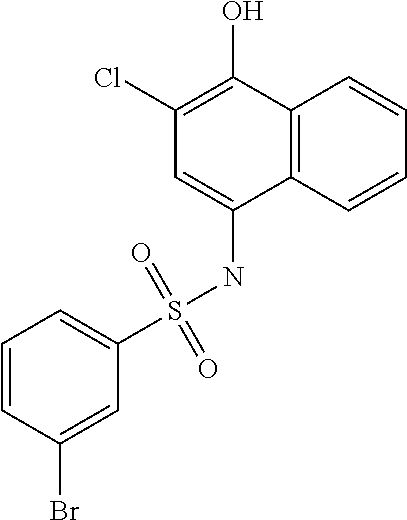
C12=C(C=CC=C1)C(NS(C1=CC=CC(Br)=C1)(=O)=O)=CC(Cl)=C2O
